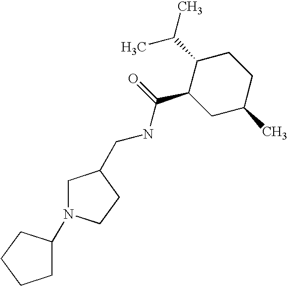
N(C(C1CC(C)CCC1C(C)C)=O)CC1CN(C2CCCC2)CC1
